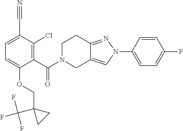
C1(C(N2CC3=CN(C4=CC=C(F)C=C4)N=C3CC2)=O)=C(Cl)C(C#N)=CC=C1OCC1(C(F)(F)F)CC1
